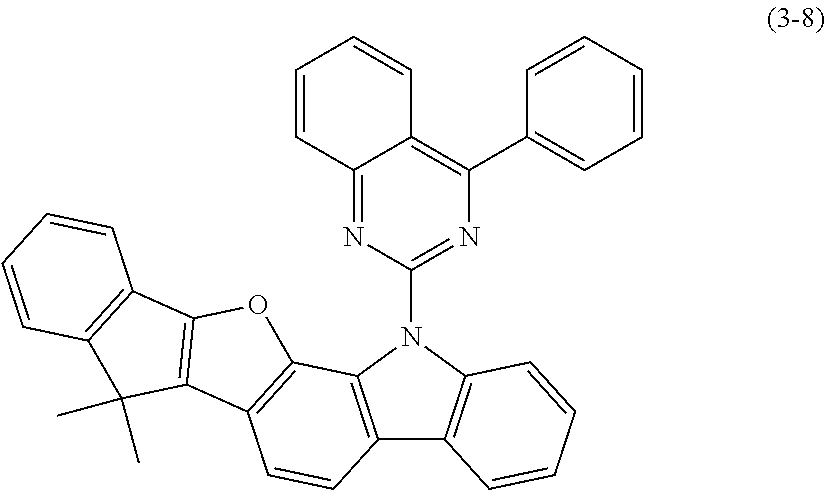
C12=NC(N3C4=C(C5=C3C=CC=C5)C=CC3=C4OC4=C3C(C)(C)C3=C4C=CC=C3)=NC(C3=CC=CC=C3)=C1C=CC=C2
